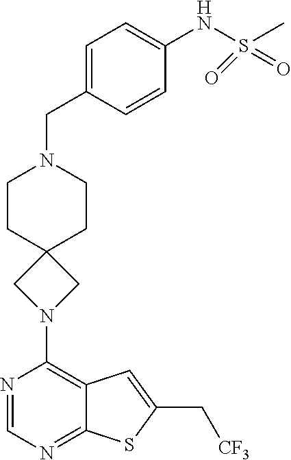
N1=CN=C2C(=C1N1CC3(C1)CCN(CC1=CC=C(NS(C)(=O)=O)C=C1)CC3)C=C(C[CF3])S2
